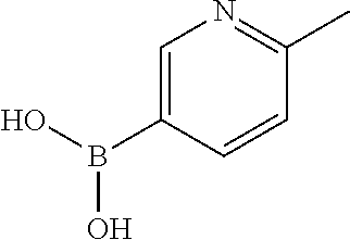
C1=C(B(O)O)C=CC(C)=N1
